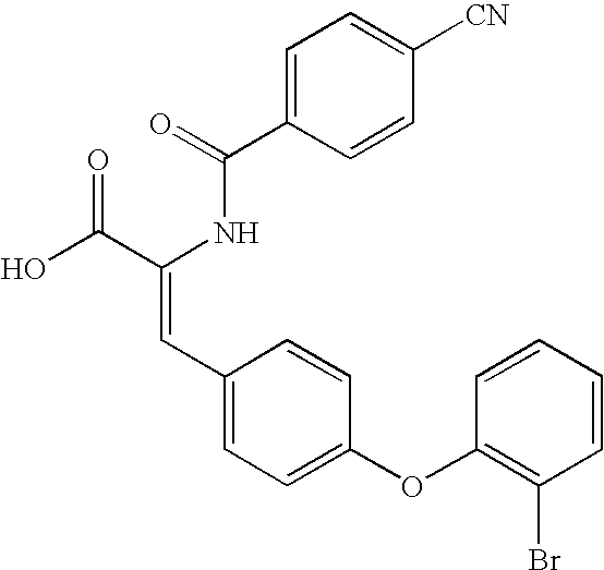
C1(C(=O)NC(C(O)=O)=CC2=CC=C(OC3=C(Br)C=CC=C3)C=C2)=CC=C([CN])C=C1
